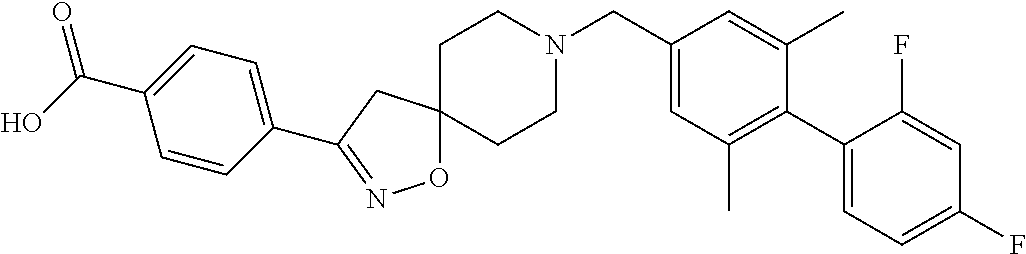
O1C2(CC(C3=CC=C(C(O)=O)C=C3)=N1)CCN(CC1=CC(C)=C(C3=CC=C(F)C=C3F)C(C)=C1)CC2
